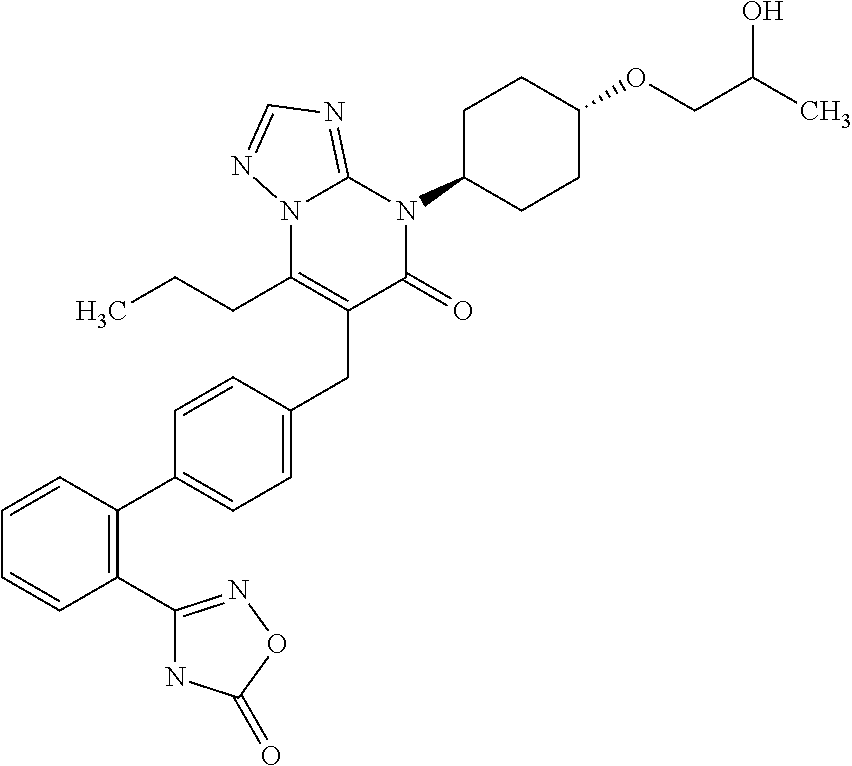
C1=CC(C2=CC=C(CC3=C(CCC)N4C(=NC=N4)N(C4CCC(OCC(C)O)CC4)C3=O)C=C2)=C(C2=NOC(=O)N2)C=C1
